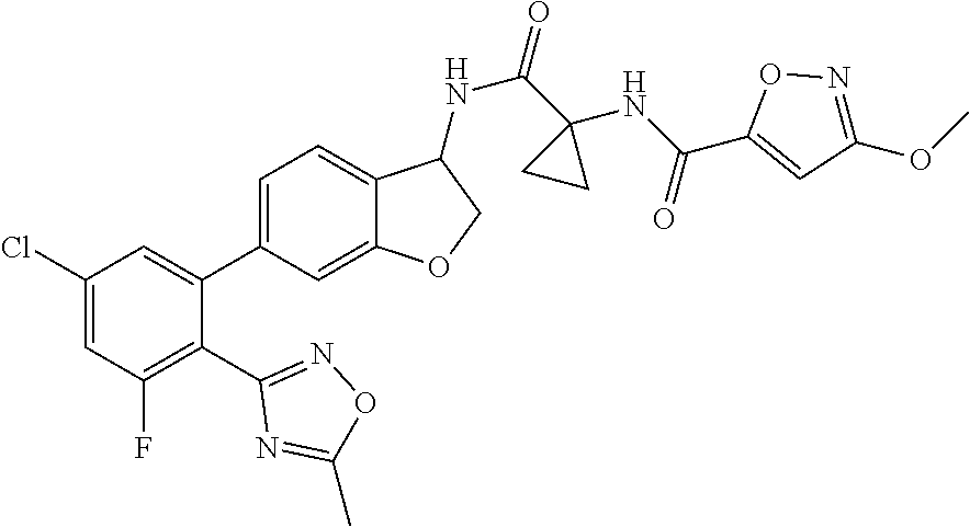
C1(Cl)=CC(F)=C(C2=NOC(C)=N2)C(C2=CC=C3C(=C2)OCC3NC(=O)C2(NC(C3=CC(OC)=NO3)=O)CC2)=C1
